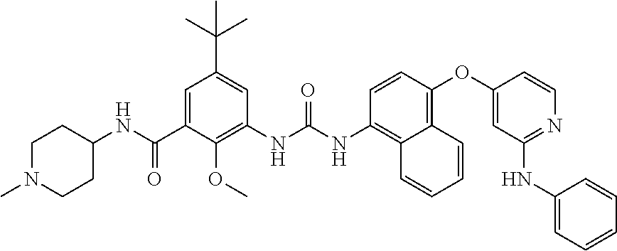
C(C1=CC(C(C)(C)C)=CC(NC(=O)NC2=C3C(=C(OC4=CC(NC5=CC=CC=C5)=NC=C4)C=C2)C=CC=C3)=C1OC)(=O)NC1CCN(C)CC1
